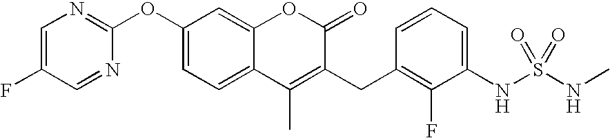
C1(OC2=CC=C3C(=C2)OC(=O)C(CC2=C(F)C(NS(NC)(=O)=O)=CC=C2)=C3C)=NC=C(F)C=N1
